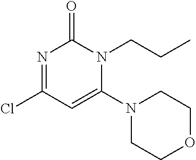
N1=C(Cl)C=C(N2CCOCC2)N(CCC)C1=O
